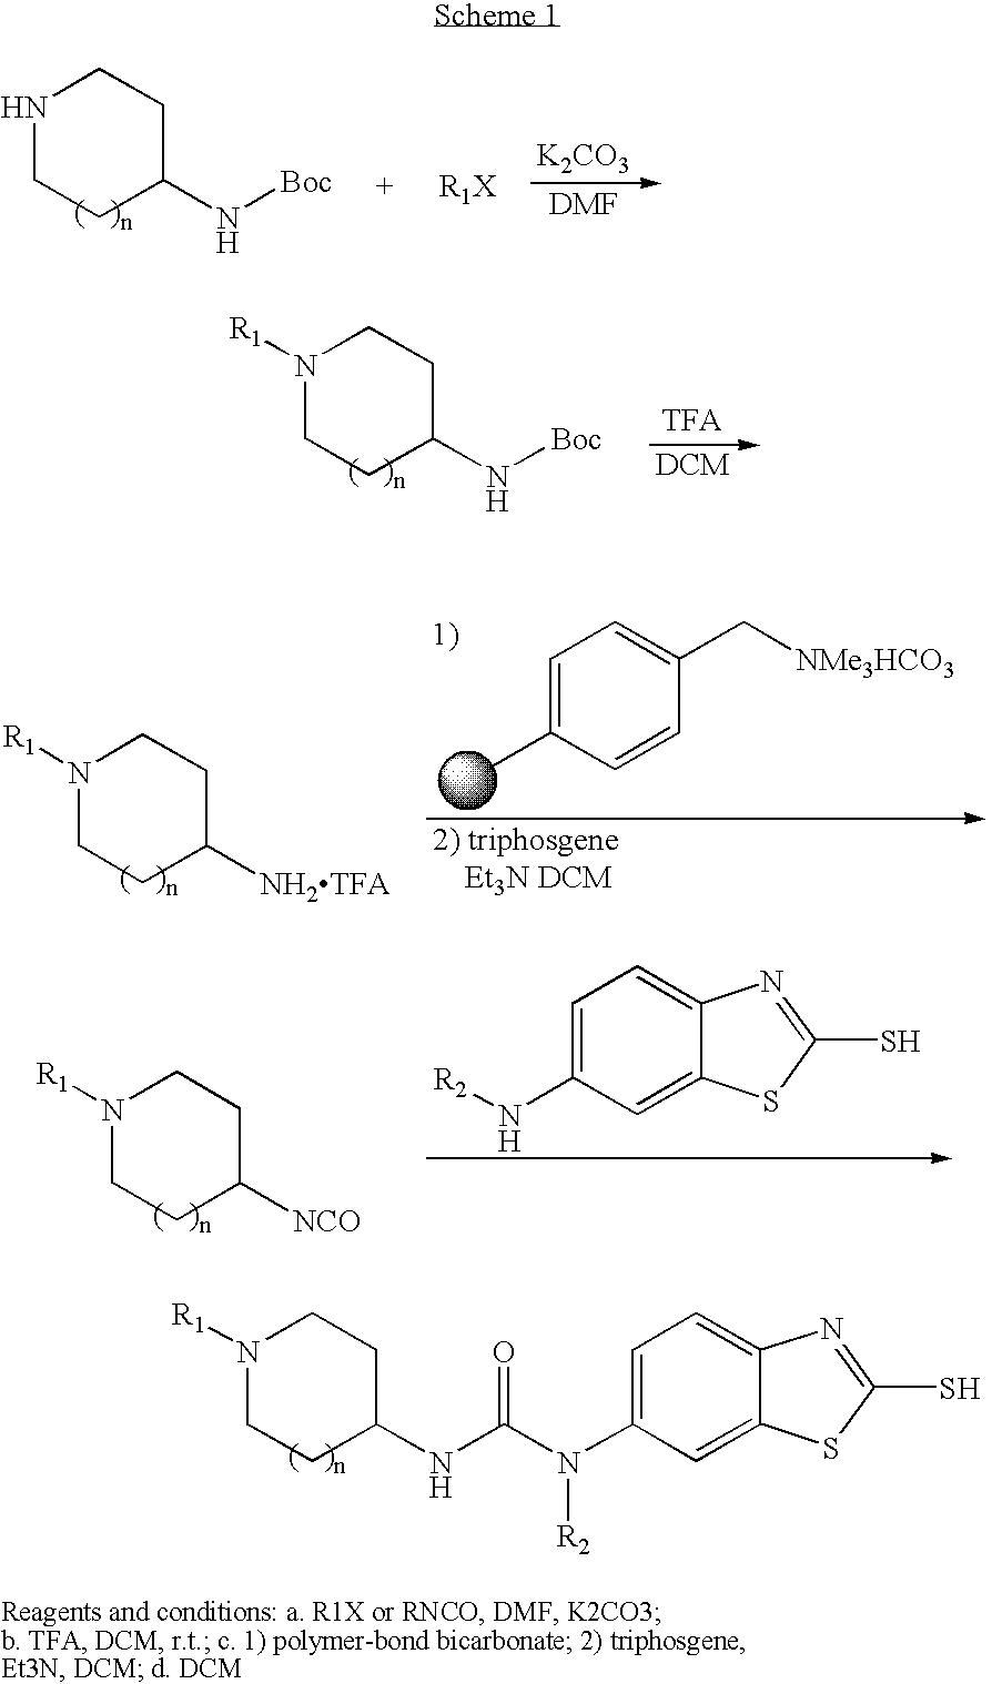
N1CCC(N[Boc])CC1.[K2CO3].N1([R1])CCC(N[Boc])CC1.C1=C(C)C=CC(C[NMe3HCO3])=C1.N1([R1])CCC([NH2TFA])CC1.N1([R1])CCC([NCO])CC1.C1=C(N[R2])C=C2C(=C1)N=C(S)S2.N1([R1])CCC(NC(=O)N(C2=CC=C3C(=C2)SC(S)=N3)[R2])CC1
